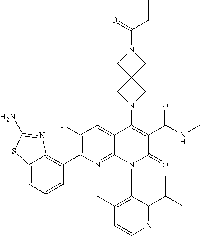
C1=CN=C(C(C)C)C(N2C3=NC(C4=C5C(=CC=C4)SC(N)=N5)=C(F)C=C3C(N3CC4(C3)CN(C(C=C)=O)C4)=C(C(NC)=O)C2=O)=C1C
